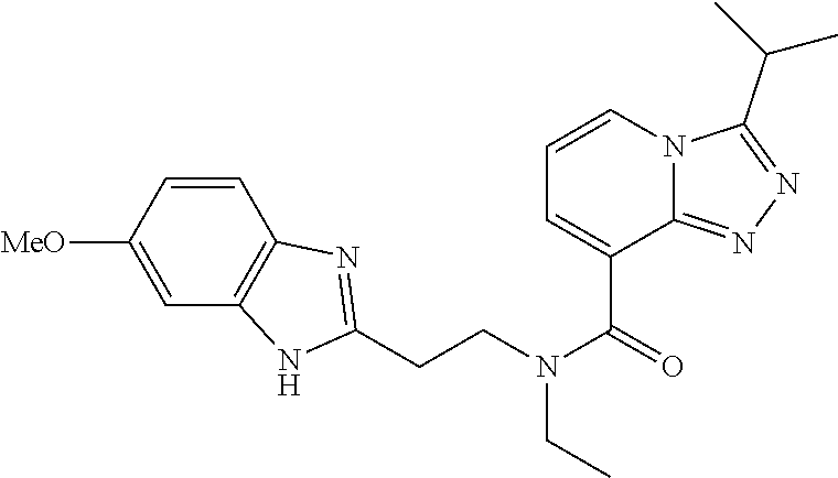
C1=CC([MeO])=CC2=C1N=C(CCN(C(=O)C1=CC=CN3C1=NN=C3C(C)C)CC)N2
